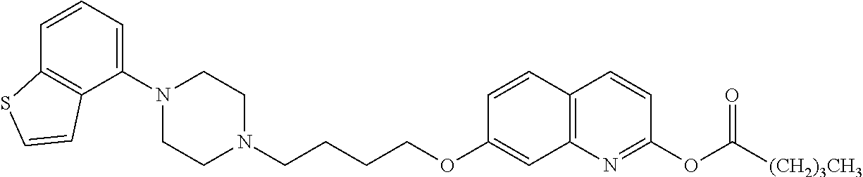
C1(N2CCN(CCCCOC3=CC4=C(C=C3)C=CC(OC([(CH2)3CH3])=O)=N4)CC2)=CC=CC2=C1C=CS2
